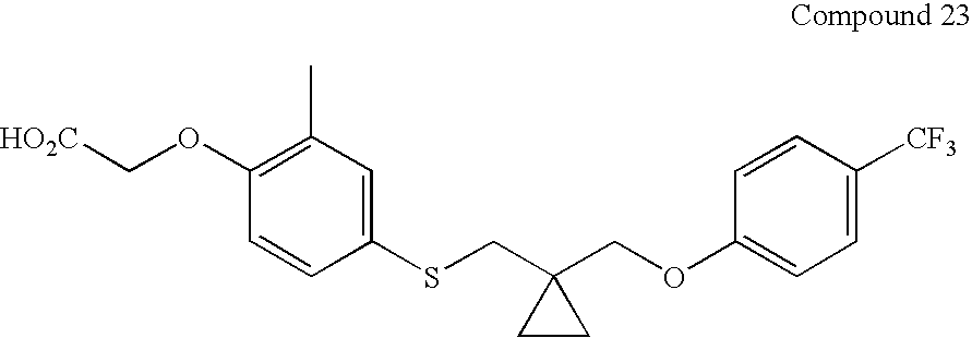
[HO2C]COC1=C(C)C=C(SCC2(COC3=CC=C([CF3])C=C3)CC2)C=C1
